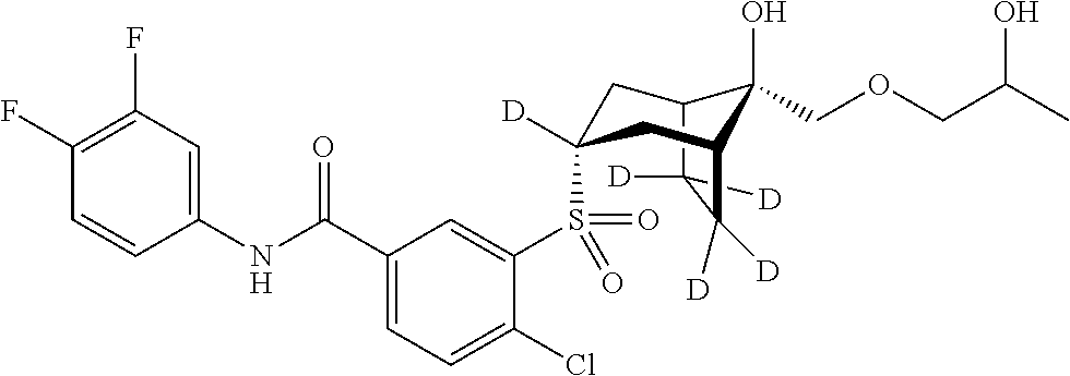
C12C([D])([D])C([D])([D])C(CC(S(C3=CC(C(NC4=CC(F)=C(F)C=C4)=O)=CC=C3Cl)(=O)=O)([D])C1)C2(O)COCC(C)O
